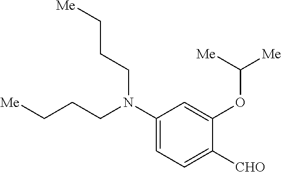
C1(N(CCC[Me])CCC[Me])=CC=C([CHO])C(OC([Me])[Me])=C1
